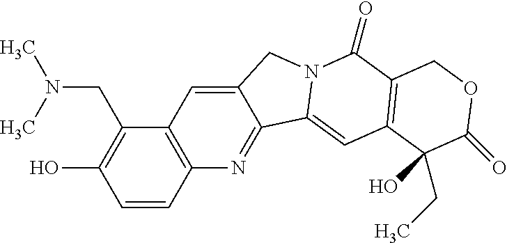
N(CC1=C(O)C=CC2=C1C=C1C(=N2)C2=CC3=C(C(=O)N2C1)COC(=O)C3(CC)O)(C)C
